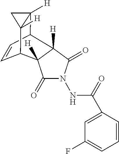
C1C2([H])C3C=CC(C12[H])C1([H])C(=O)N(NC(=O)C2=CC(F)=CC=C2)C(=O)C31[H]
